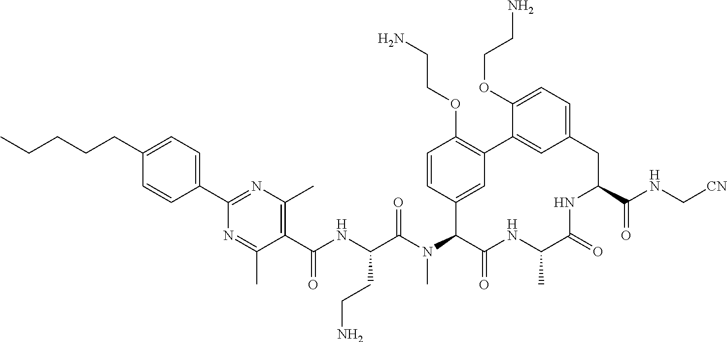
C(C(N(C1C(=O)NC(C)C(=O)NC(C(NC[CN])=O)CC2=CC=C(OCCN)C(=C2)C2=C(OCCN)C=CC1=C2)C)=O)(NC(C1=C(C)N=C(C2=CC=C(CCCCC)C=C2)N=C1C)=O)CCN
